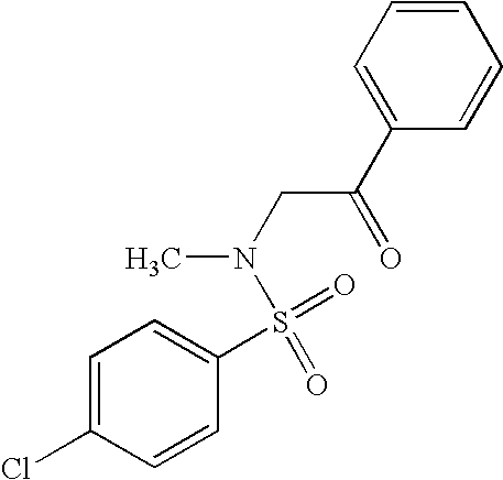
C1(C(=O)CN(C)S(=O)(=O)C2=CC=C(Cl)C=C2)=CC=CC=C1
